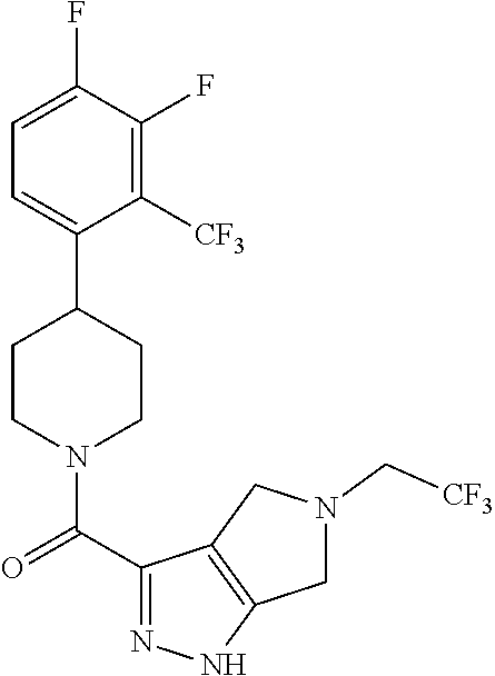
C1=C(F)C(F)=C([CF3])C(C2CCN(C(C3=NNC4=C3CN(C[CF3])C4)=O)CC2)=C1
